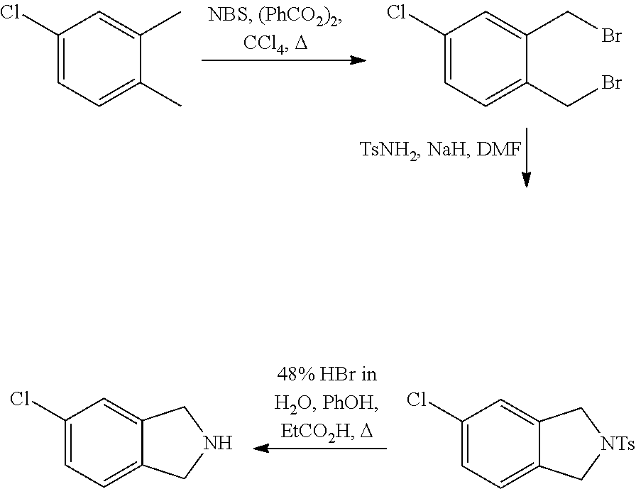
C1(Cl)=CC=C(C)C(C)=C1.C1(Cl)=CC=C(CBr)C(CBr)=C1.C1=C(Cl)C=C2C(=C1)C[NTs]C2.C1=C(Cl)C=C2C(=C1)CNC2
